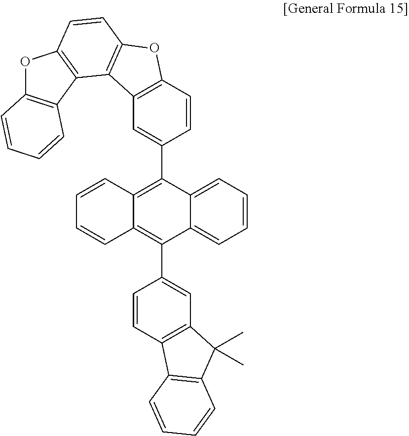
C1=CC2=C(C3=CC4=C(C=C3)OC3=C4C4=C(C=C3)OC3=C4C=CC=C3)C3=CC=CC=C3C(C3=CC4=C(C=C3)C3=C(C4(C)C)C=CC=C3)=C2C=C1
